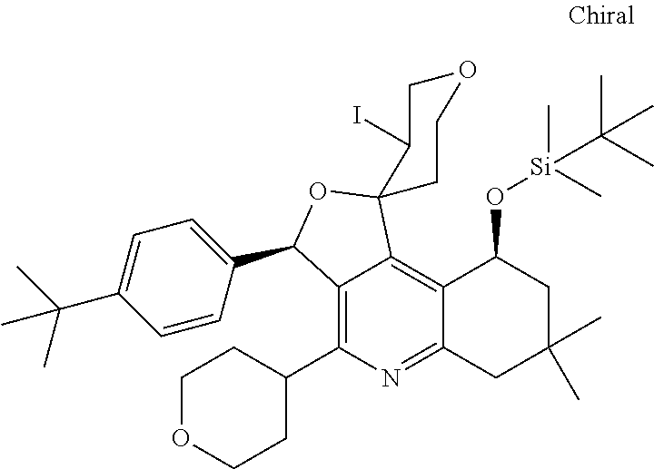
C12=C(C3CCOCC3)N=C3C(=C1C1(OC2C2=CC=C(C(C)(C)C)C=C2)C(I)COCC1)C(O[Si](C(C)(C)C)(C)C)CC(C)(C)C3
